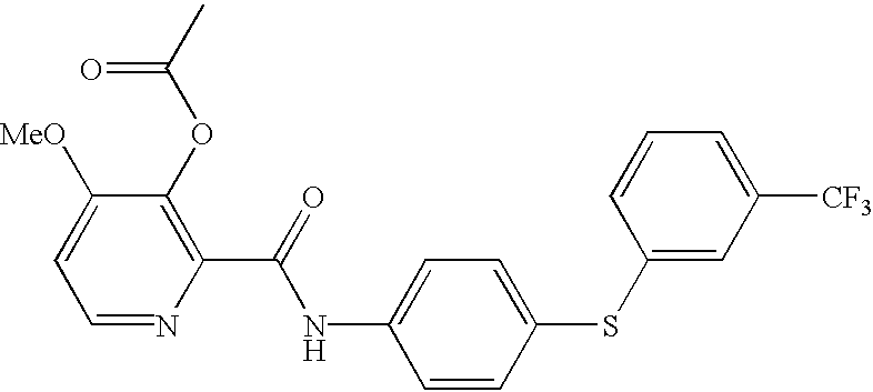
N(C(C1=C(OC(C)=O)C([MeO])=CC=N1)=O)C1=CC=C(SC2=CC([CF3])=CC=C2)C=C1
